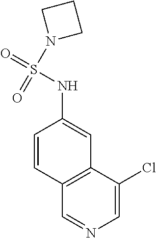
C1(Cl)=CN=CC2=C1C=C(NS(=O)(N1CCC1)=O)C=C2
